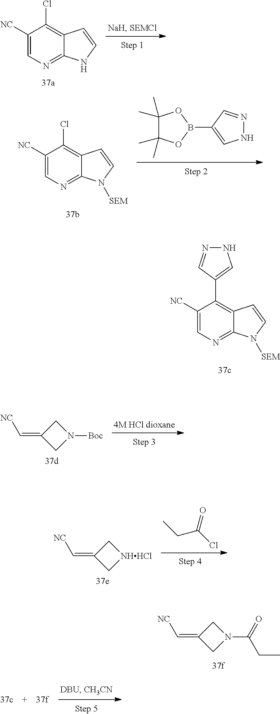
C1=C([NC])C(Cl)=C2C(=N1)NC=C2.C1(C)(C)C(C)(C)OB(C2=CNN=C2)O1.C1=C([NC])C(Cl)=C2C(=N1)N([SEM])C=C2.C1=C([NC])C(C2=CNN=C2)=C2C(=N1)N([SEM])C=C2.C1(=C[NC])CN([Boc])C1.C1(=C[NC])C[NHHCl]C1.C(C(Cl)=O)C.C1(=C[NC])CN(C(CC)=O)C1
